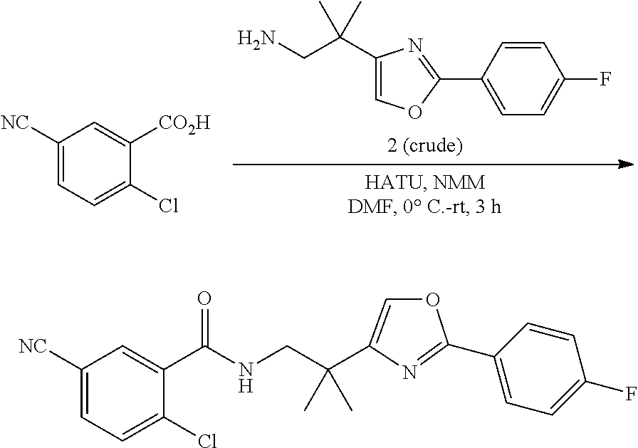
C1(C(CN)(C)C)=COC(C2=CC=C(F)C=C2)=N1.C1([NC])=CC=C(Cl)C([CO2H])=C1.C1([NC])=CC=C(Cl)C(C(NCC(C2=COC(C3=CC=C(F)C=C3)=N2)(C)C)=O)=C1
